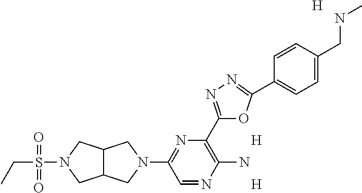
C(C)S(=O)(=O)N1CC2C(C1)CN(C1=NC(C3=NN=C(C4=CC=C(CNC)C=C4)O3)=C(N)N=C1)C2.[H].[H].[H]
